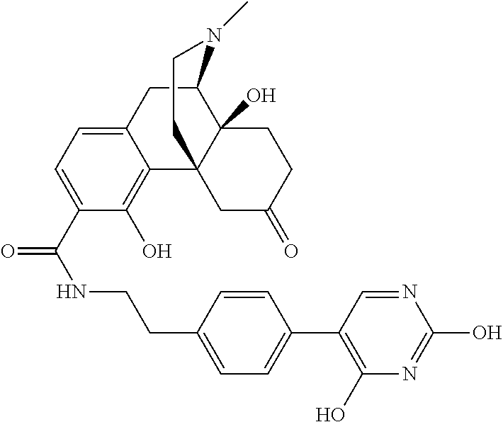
N(C(=O)C1=CC=C2C(=C1O)C13C(O)(C(C2)N(C)CC1)CCC(=O)C3)CCC1=CC=C(C2=C(O)N=C(O)N=C2)C=C1
